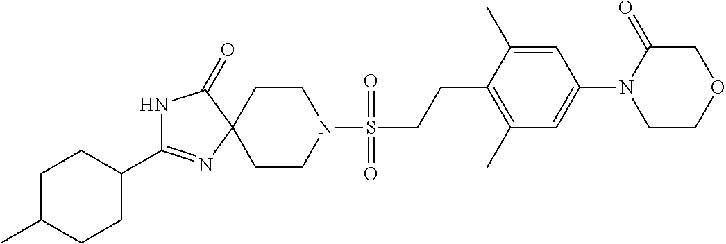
N1C(C2CCC(C)CC2)=NC2(C1=O)CCN(S(CCC1=C(C)C=C(N3CCOCC3=O)C=C1C)(=O)=O)CC2
